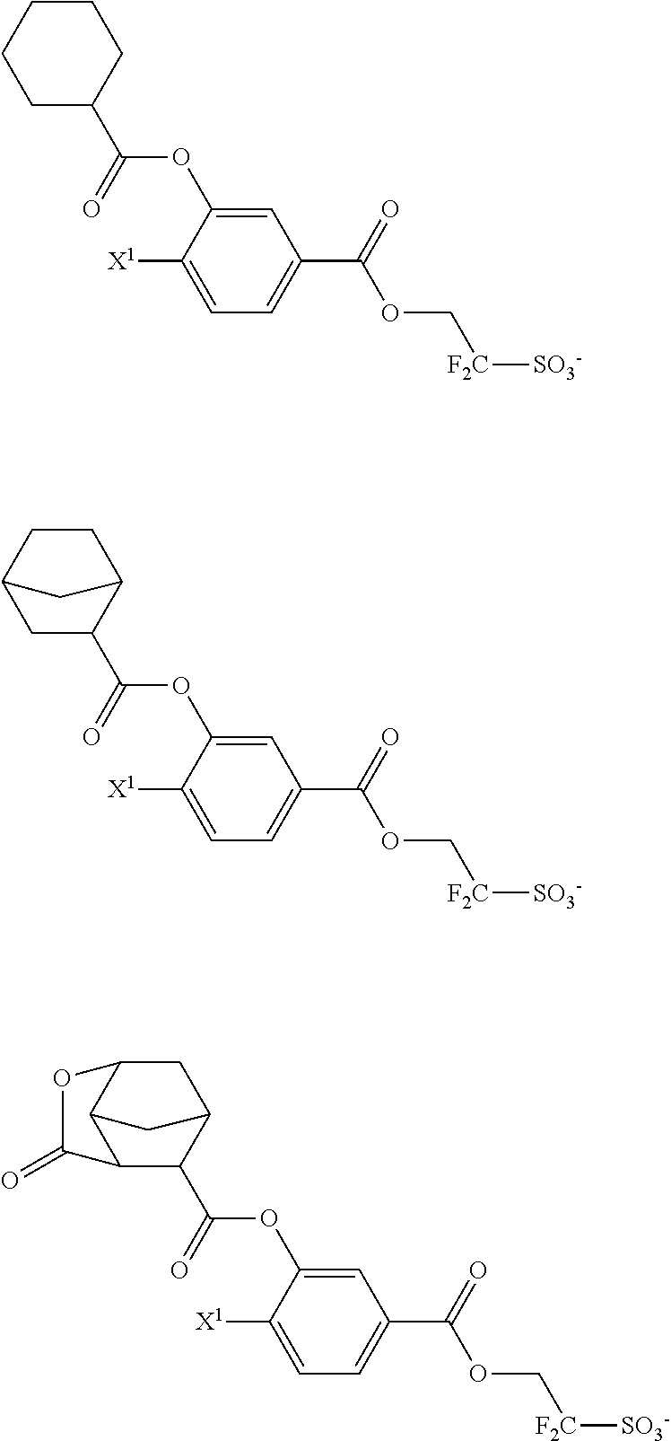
C1=C(OC(C2CCCCC2)=O)C([X1])=CC=C1C(=O)OC[F2C][SO3-].C1=C(OC(C2C3CCC(C2)C3)=O)C([X1])=CC=C1C(=O)OC[F2C][SO3-].C1=C(OC(C2C3CC4C(C2C(=O)O4)C3)=O)C([X1])=CC=C1C(=O)OC[F2C][SO3-]
